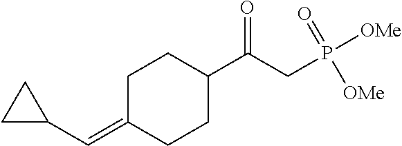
C1C(=CC2CC2)CCC(C(CP([OMe])([OMe])=O)=O)C1
